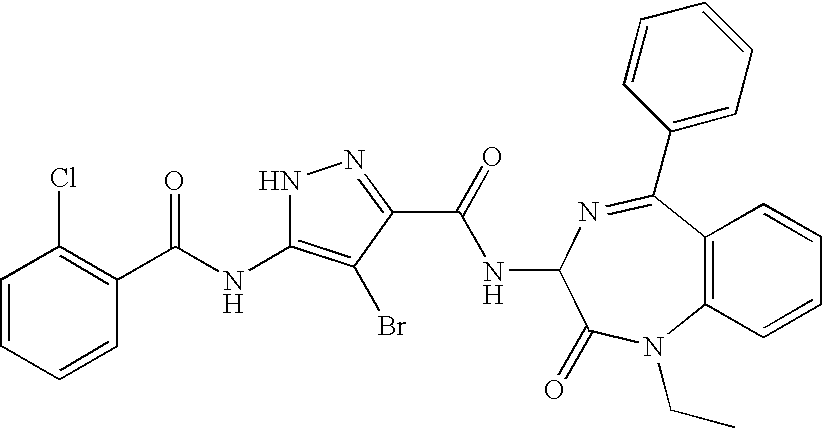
C1=CC=CC(C(NC2=C(Br)C(C(=O)NC3C(=O)N(CC)C4=C(C=CC=C4)C(C4=CC=CC=C4)=N3)=NN2)=O)=C1Cl
